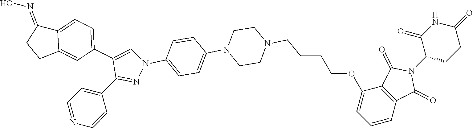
C1C2=CC(C3=CN(C4=CC=C(N5CCN(CCCCOC6=CC=CC7=C6C(=O)N(C6CCC(=O)NC6=O)C7=O)CC5)C=C4)N=C3C3=CC=NC=C3)=CC=C2C(=NO)C1
